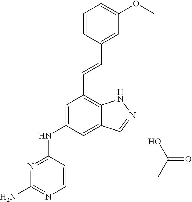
OC(=O)C.N1=C(NC2=CC(C=CC3=CC(OC)=CC=C3)=C3C(=C2)C=NN3)C=CN=C1N
